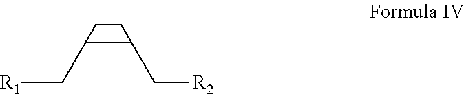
[R1]CC1C(C[R2])CC1
